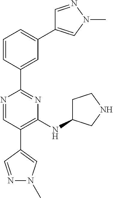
C1=C(C2=NC(NC3CCNC3)=C(C3=CN(C)N=C3)C=N2)C=CC=C1C1=CN(C)N=C1
